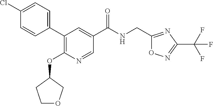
C1=C(Cl)C=CC(C2=C(OC3COCC3)N=CC(C(NCC3=NC(C(F)(F)F)=NO3)=O)=C2)=C1
